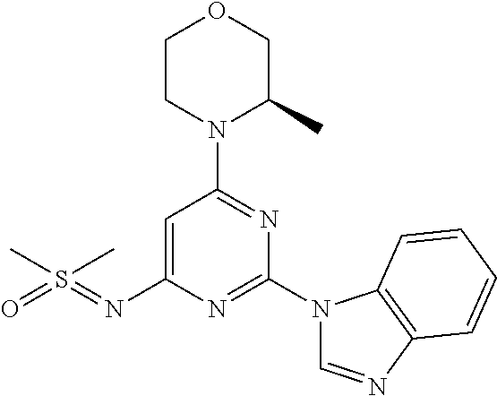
O1CCN(C2=NC(N3C=NC4=C3C=CC=C4)=NC(N=S(=O)(C)C)=C2)C(C)C1
